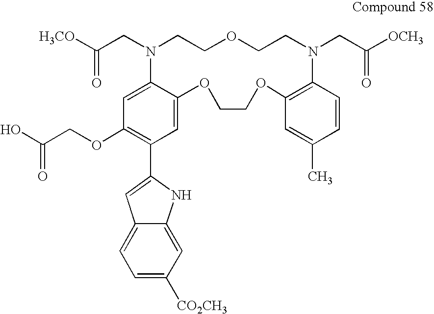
C1=C2C(=CC(OCC(O)=O)=C1C1=CC3=CC=C([CO2CH3])C=C3N1)N(CC([H3CO])=O)CCOCCN(CC([OCH3])=O)C1=C(OCCO2)C=C(C)C=C1
